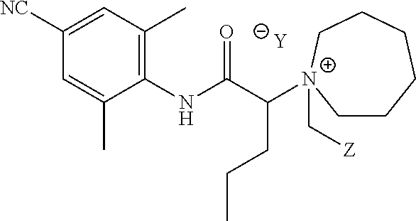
[Y].C1=C(C)C(NC(C([N+]2(C[Z])CCCCCC2)CCC)=O)=C(C)C=C1[NC]
